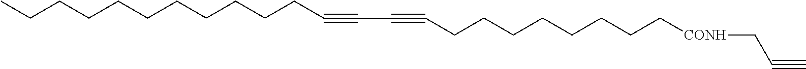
CCCCCCCCCCCC#CC#CCCCCCCCC[CONH]CC#C
